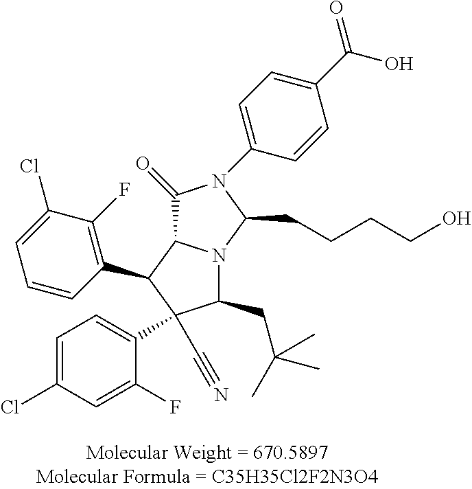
C1(=O)C2N(C(CCCCO)N1C1=CC=C(C(O)=O)C=C1)C(CC(C)(C)C)C(C#N)(C1=CC=C(Cl)C=C1F)C2C1=C(F)C(Cl)=CC=C1
